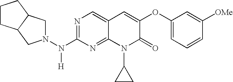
N1=C(N(N2CC3C(C2)CCC3)[H])N=C2C(=C1)C=C(OC1=CC=CC([OMe])=C1)C(=O)N2C1CC1
